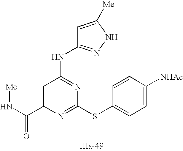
C1=C(C(N[Me])=O)N=C(SC2=CC=C([NHAc])C=C2)N=C1NC1=NNC([Me])=C1
